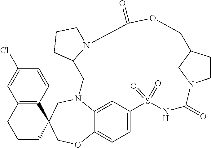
N12C3=CC(=CC=C3OCC3(C4=C(C=C(Cl)C=C4)CCC3)C1)S(=O)(=O)NC(=O)N1CCC(C1)COC(=O)N1CCCC1C2
